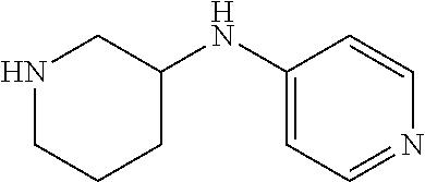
C1(NC2=CC=NC=C2)CNCCC1
